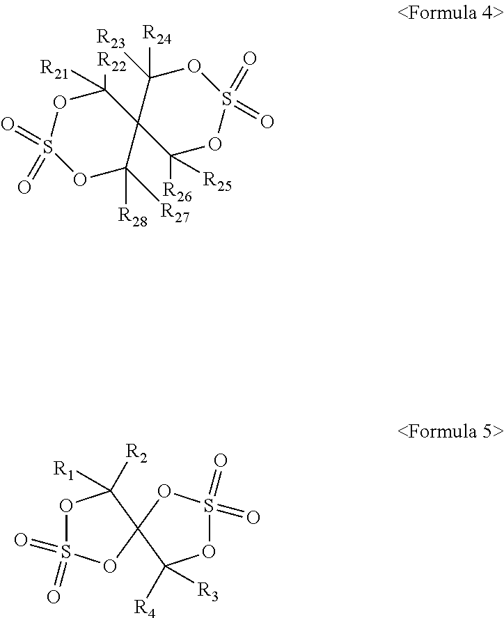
O1C([R28])([R27])C2(C([R22])([R21])OS1(=O)=O)C([R26])([R25])OS(=O)(=O)OC2([R24])[R23].O1S(=O)(=O)OC2(C1([R2])[R1])C([R3])([R4])OS(=O)(=O)O2
